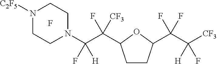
C1CC(C(C([CF3])([H])F)(F)F)OC1C(C(N1CCN([C2F5])CC1)([H])F)([CF3])F.F
